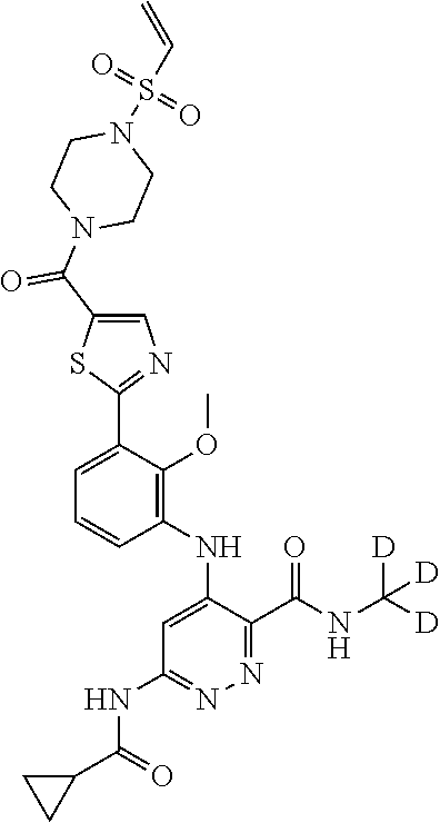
C1=C(C2=NC=C(C(N3CCN(S(C=C)(=O)=O)CC3)=O)S2)C(OC)=C(NC2=CC(NC(C3CC3)=O)=NN=C2C(NC([D])([D])[D])=O)C=C1
